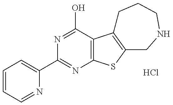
Cl.C1=CC=NC(C2=NC3=C(C(O)=N2)C2=C(S3)CNCCC2)=C1
